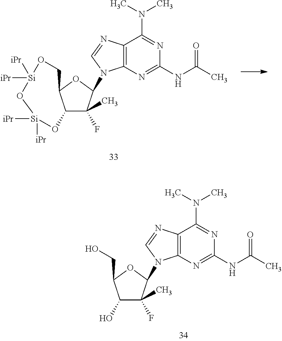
C12C(F)(C)C(N3C4=C(C(N(C)C)=NC(NC(C)=O)=N4)N=C3)OC1CO[Si]([iPr])([iPr])O[Si]([iPr])([iPr])O2.C1(O)C(F)(C)C(N2C3=C(C(N(C)C)=NC(NC(C)=O)=N3)N=C2)OC1CO
